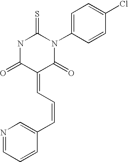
ClC1=CC=C(N2C(=O)C(=CC=CC3=CN=CC=C3)C(=O)NC2=S)C=C1
